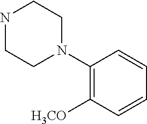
N1CCN(C2=C([H3CO])C=CC=C2)CC1
